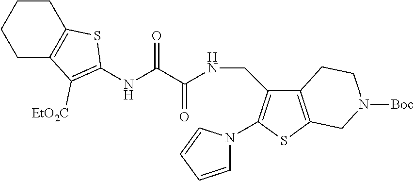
C1CCC2=C(C1)SC(NC(C(NCC1=C(N3C=CC=C3)SC3=C1CCN([Boc])C3)=O)=O)=C2[EtO2C]
